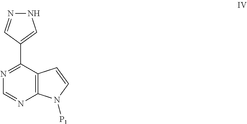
N1=C(C2=CNN=C2)C2=C(N=C1)N([P1])C=C2
